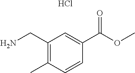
NCC1=C(C)C=CC(C(OC)=O)=C1.Cl
